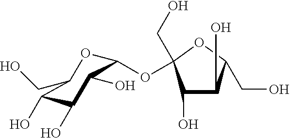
C1(O)C(O)C(CO)OC1(OC1OC(CO)C(O)C(O)C1O)CO
